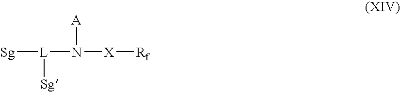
[Sg][L](N([X][Rf])[A])[Sg]
